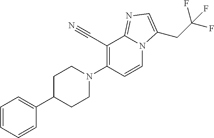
C1=CC=CC(C2CCN(C3=C(C#N)C4=NC=C(CC(F)(F)F)N4C=C3)CC2)=C1
